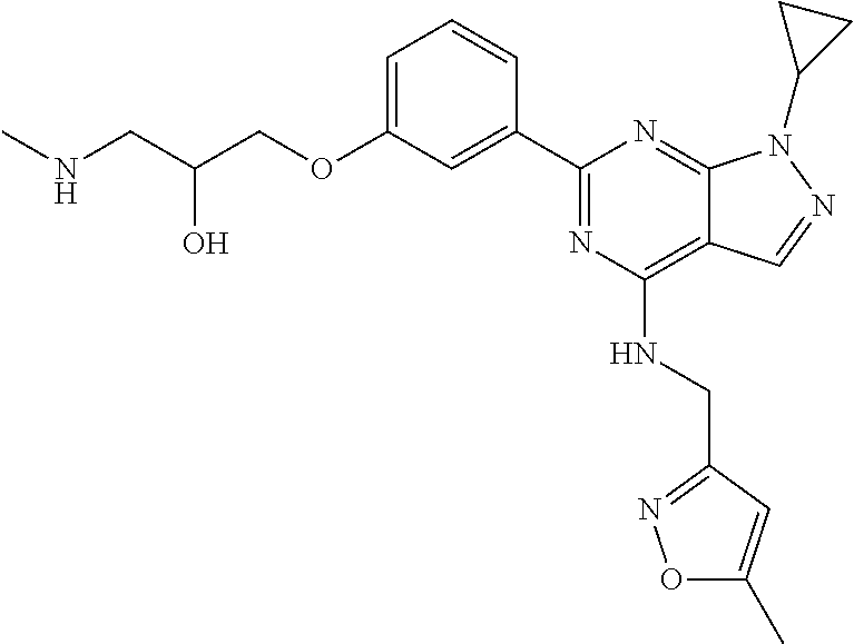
C1=C(OCC(CNC)O)C=C(C2=NC(NCC3=NOC(C)=C3)=C3C(=N2)N(C2CC2)N=C3)C=C1
